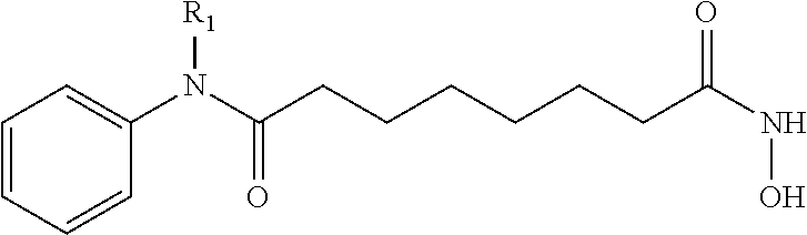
C1=CC=C(N(C(CCCCCCC(NO)=O)=O)[R1])C=C1
